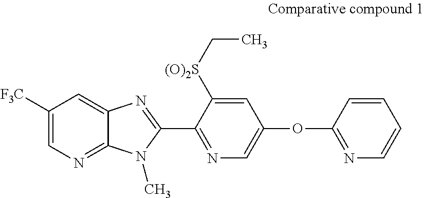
C1=C2C(=NC=C1[F3C])N(C)C(C1=NC=C(OC3=NC=CC=C3)C=C1[(O)2S]CC)=N2
